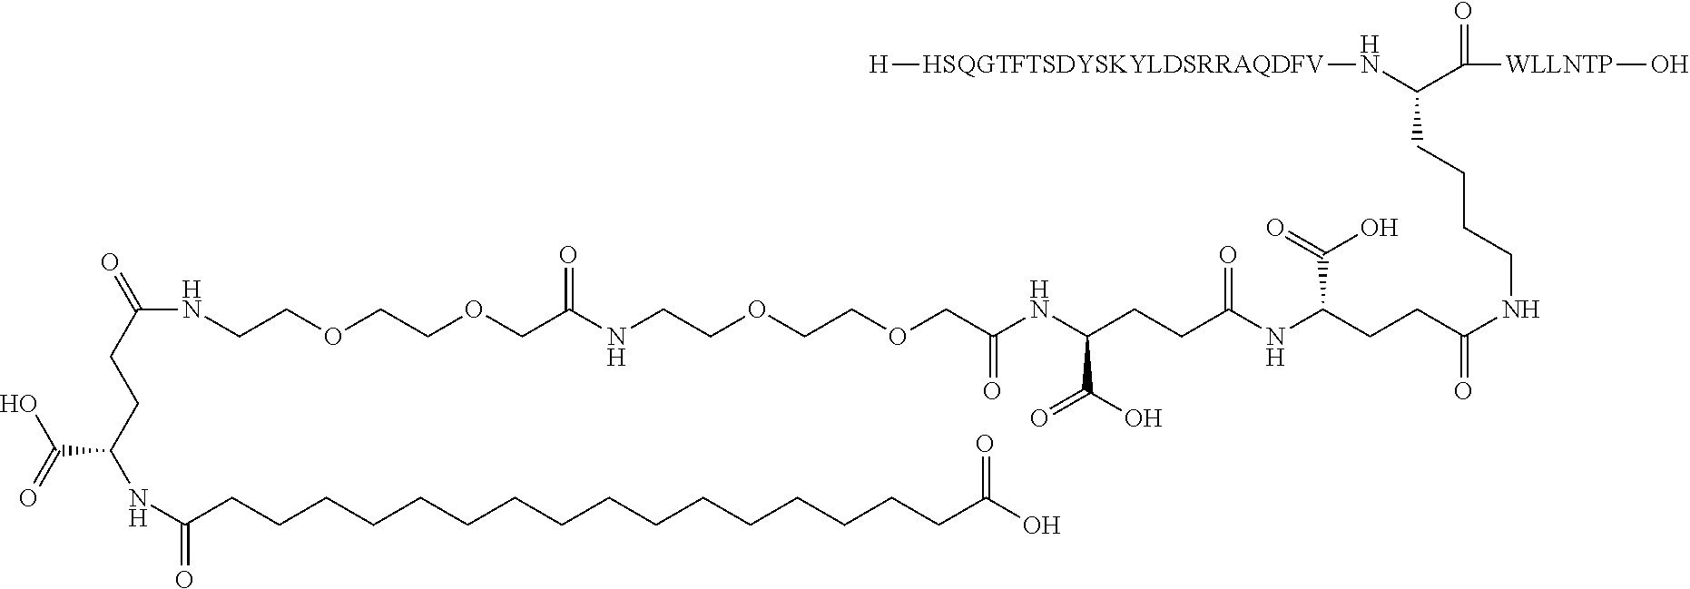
C(CCCCCCCCCCCCCCCCC(O)=O)(NC(C(=O)O)CCC(=O)NCCOCCOCC(NCCOCCOCC(NC(CCC(NC(CCC(NCCCCC(N[HSQGTFTSDYSKYLDSRRAQDFV][H])C(=O)[WLLNTP]O)=O)C(=O)O)=O)C(O)=O)=O)=O)=O
